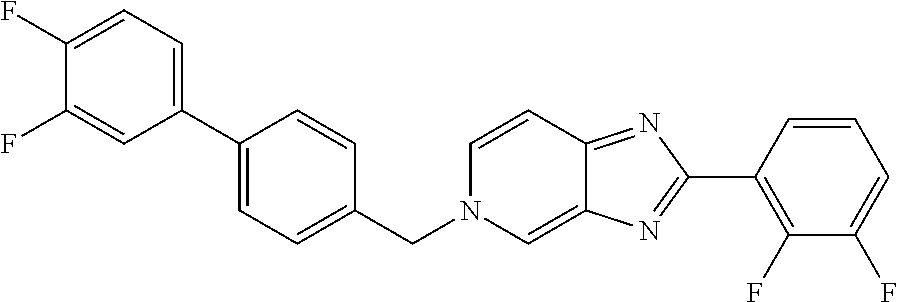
C1(F)=CC=C(C2=CC=C(CN3C=C4C(=NC(C5=C(F)C(F)=CC=C5)=N4)C=C3)C=C2)C=C1F
